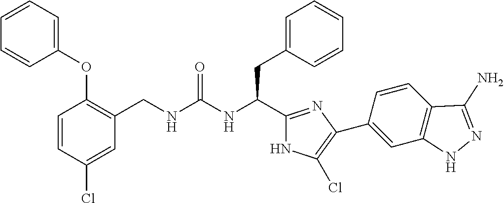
C1=CC(Cl)=CC(CNC(NC(C2=NC(C3=CC4=C(C=C3)C(N)=NN4)=C(Cl)N2)CC2=CC=CC=C2)=O)=C1OC1=CC=CC=C1
